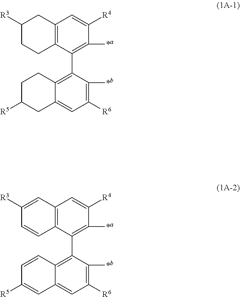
C1([R3])CCC2=C(C1)C=C([R4])C([*a])=C2C1=C2C(=CC([R6])=C1[*b])CC([R5])CC2.C1([R3])=CC2=C(C=C1)C(C1=C3C(=CC([R6])=C1[*b])C=C([R5])C=C3)=C([*a])C([R4])=C2
